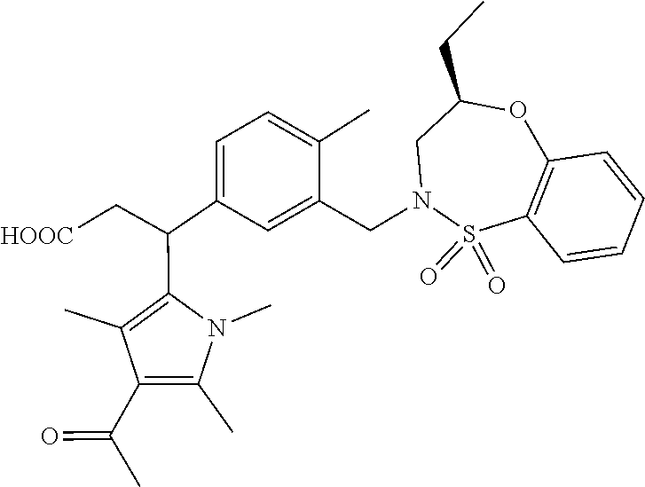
O=S1(=O)C2=C(C=CC=C2)OC(CC)CN1CC1=CC(C(C2=C(C)C(C(C)=O)=C(C)N2C)C[HOOC])=CC=C1C
